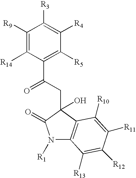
C1([R9])=C([R14])C(C(CC2(O)C(=O)N([R1])C3=C2C([R10])=C([R11])C([R12])=C3[R13])=O)=C([R5])C([R4])=C1[R3]
